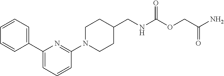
C1(C2=CC=CC=C2)=CC=CC(N2CCC(CNC(OCC(N)=O)=O)CC2)=N1
